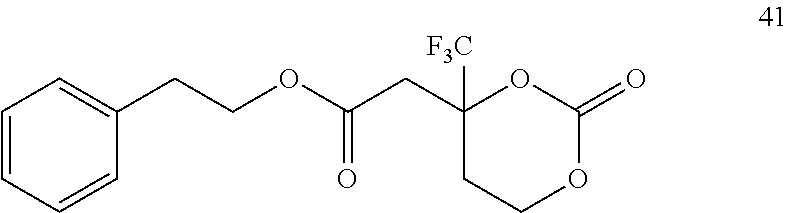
C1=CC=CC(CCOC(CC2([F3C])CCOC(=O)O2)=O)=C1
